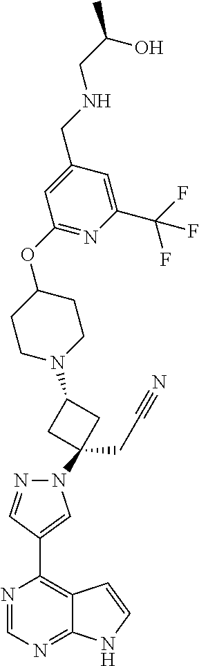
N1(C2(CC#N)CC(N3CCC(OC4=NC(C(F)(F)F)=CC(CNCC(O)C)=C4)CC3)C2)N=CC(C2=C3C(=NC=N2)NC=C3)=C1
